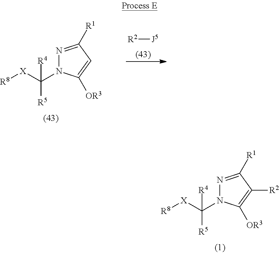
N1=C([R1])C([R2])=C([OR3])N1C([X][R8])([R5])[R4].[R2][J5].N1=C([R1])C=C([OR3])N1C([X][R8])([R5])[R4]
